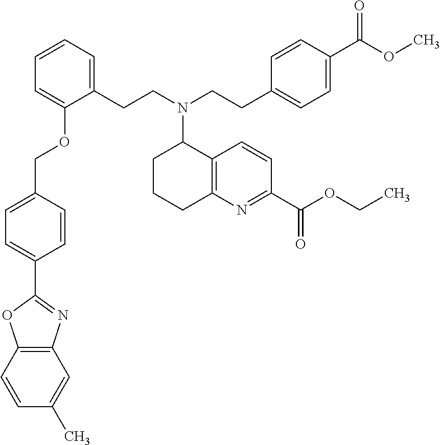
C1=CC2=C(C=C1C)N=C(C1=CC=C(COC3=CC=CC=C3CCN(CCC3=CC=C(C(OC)=O)C=C3)C3CCCC4=C3C=CC(C(OCC)=O)=N4)C=C1)O2
